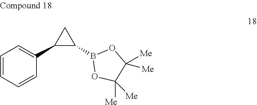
C1=CC=CC(C2C(B3OC([Me])([Me])C([Me])([Me])O3)C2)=C1
